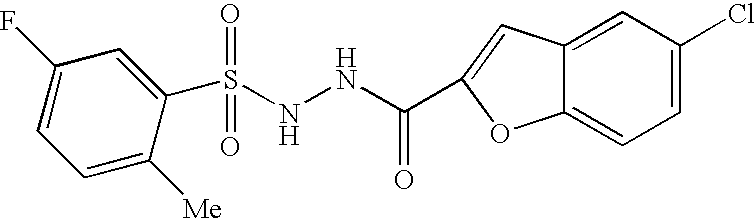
C1(S(NNC(=O)C2=CC3=CC(Cl)=CC=C3O2)(=O)=O)=CC(F)=CC=C1[Me]
